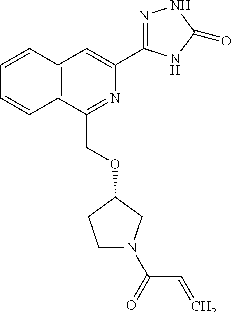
C12=C(C(COC3CCN(C(=O)C=C)C3)=NC(C3=NNC(=O)N3)=C1)C=CC=C2
